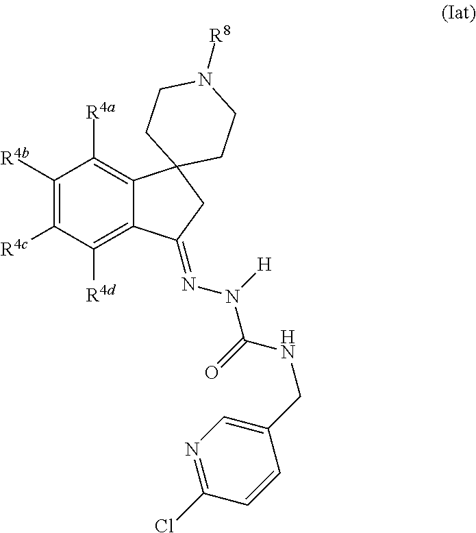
C1([R4b])=C([R4c])C([R4d])=C2C(=C1[R4a])C1(CC2=NN(C(=O)NCC2=CN=C(Cl)C=C2)[H])CCN([R8])CC1
